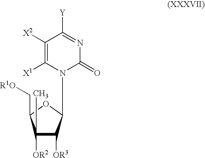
C1([OR2])(C)C([OR3])C(N2C(=O)N=C([Y])C([X2])=C2[X1])OC1C[R1O]
